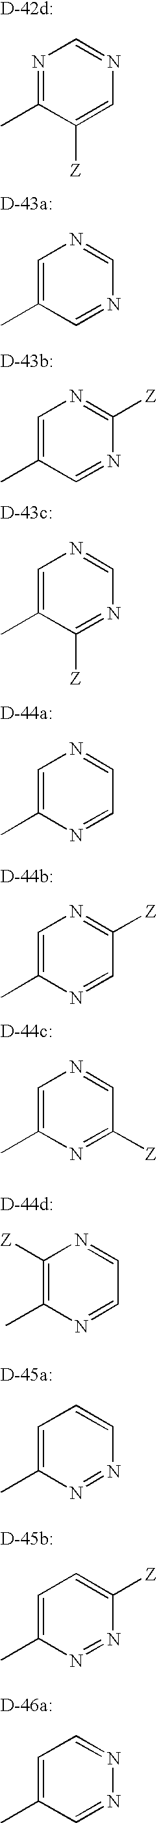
C1=C(C)C=NC=N1.N1=C(C)C([Z])=CN=C1.C1=C(C)C=NC([Z])=N1.C1=C(C)C([Z])=NC=N1.C1=C(C)N=CC=N1.C1=C(C)N=CC([Z])=N1.C1=C(C)N=C([Z])C=N1.C1([Z])=C(C)N=CC=N1.C1=C(C)N=NC([Z])=C1.C1=C(C)N=NC=C1.C1=C(C)C=NN=C1
